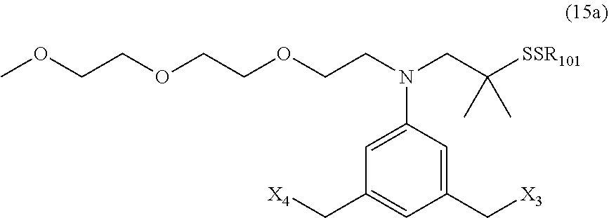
COCCOCCOCCN(CC(C)(C)[SSR101])C1=CC(C[X4])=CC(C[X3])=C1
